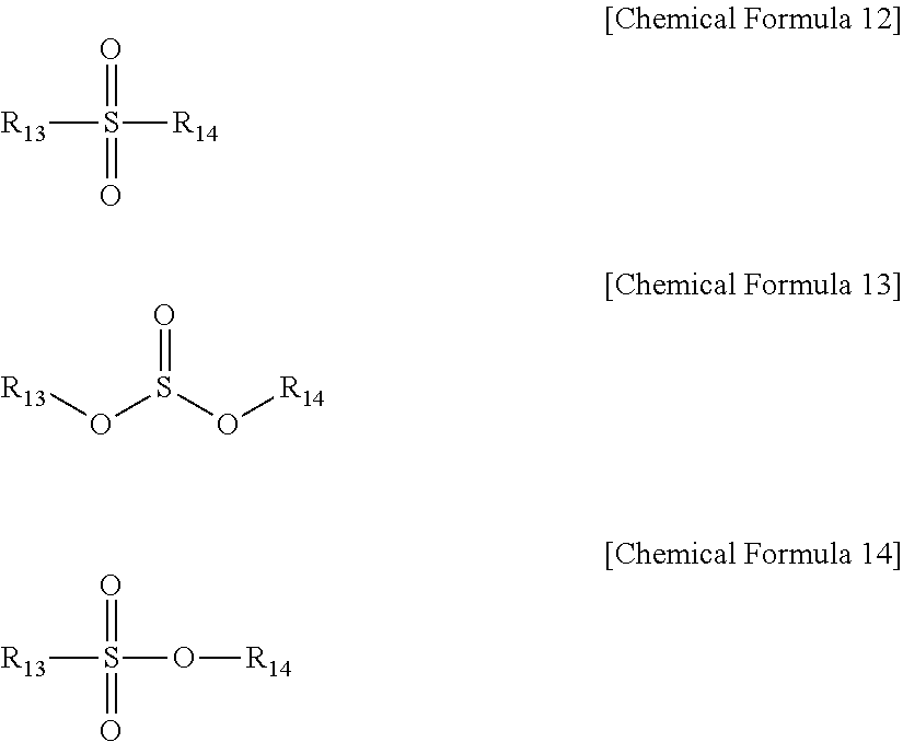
O=S(=O)([R14])[R13].O=S(O[R13])O[R14].O=S(=O)(O[R14])[R13]
